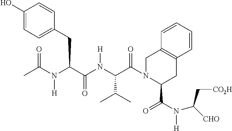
CC(N(C(C(N(C(C(=O)N1C(C(N(C([CHO])C[CO2H])[H])=O)CC2=C(C1)C=CC=C2)C(C)C)[H])=O)CC1=CC=C(O)C=C1)[H])=O
